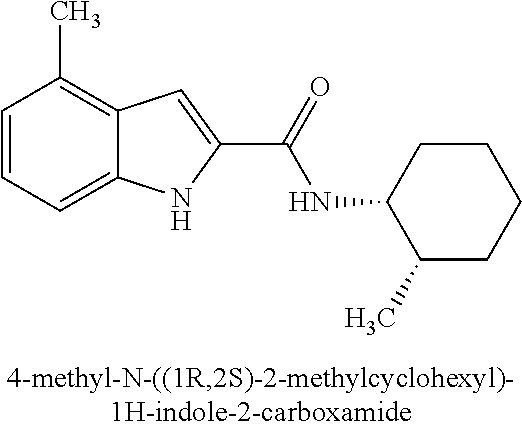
C12=CC=CC(C)=C1C=C(C(=O)NC1C(C)CCCC1)N2
